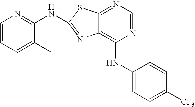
N1=CN=C2C(=C1NC1=CC=C([CF3])C=C1)N=C(NC1=NC=CC=C1C)S2
